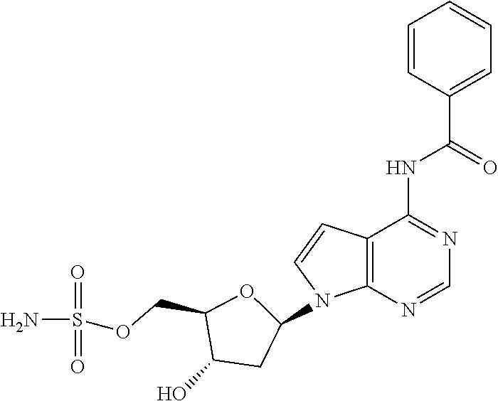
N(C1=NC=NC2=C1C=CN2C1OC(COS(N)(=O)=O)C(O)C1)C(C1=CC=CC=C1)=O
